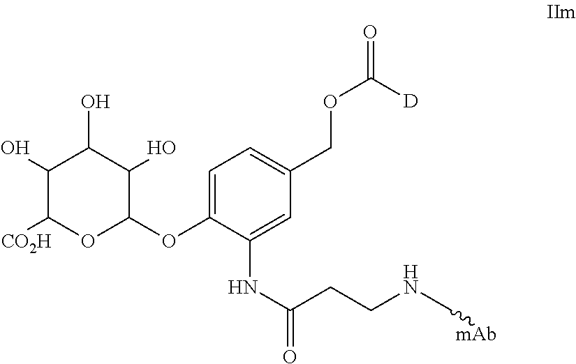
C1=C(OC2C(O)C(O)C(O)C([CO2H])O2)C(NC(CCNC[mAb])=O)=CC(COC([D])=O)=C1
